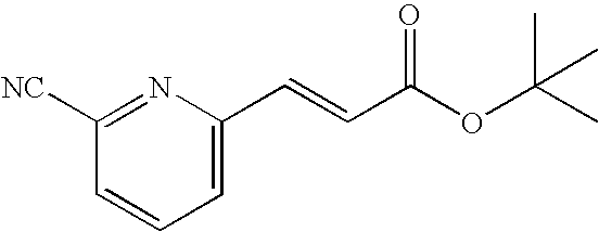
C1=CC=C(C=CC(OC(C)(C)C)=O)N=C1[NC]
